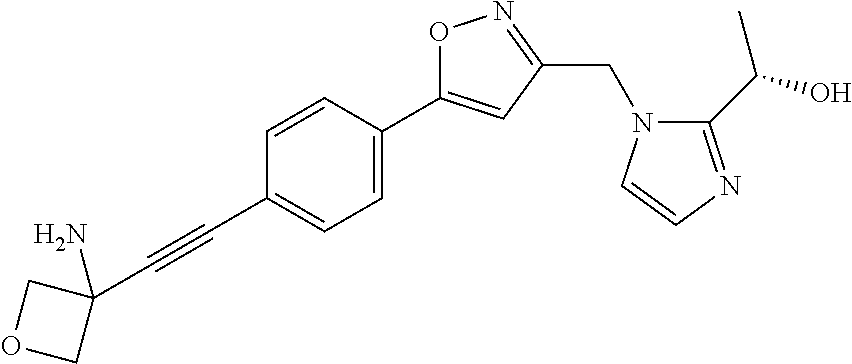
C1=CC(C2=CC(CN3C(C(O)C)=NC=C3)=NO2)=CC=C1C#CC1(N)COC1
